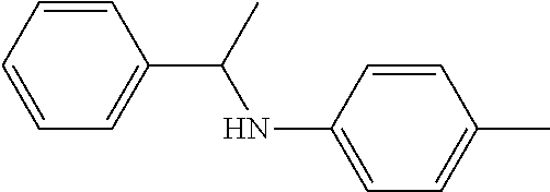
C1=CC=CC(C(C)NC2=CC=C(C)C=C2)=C1
